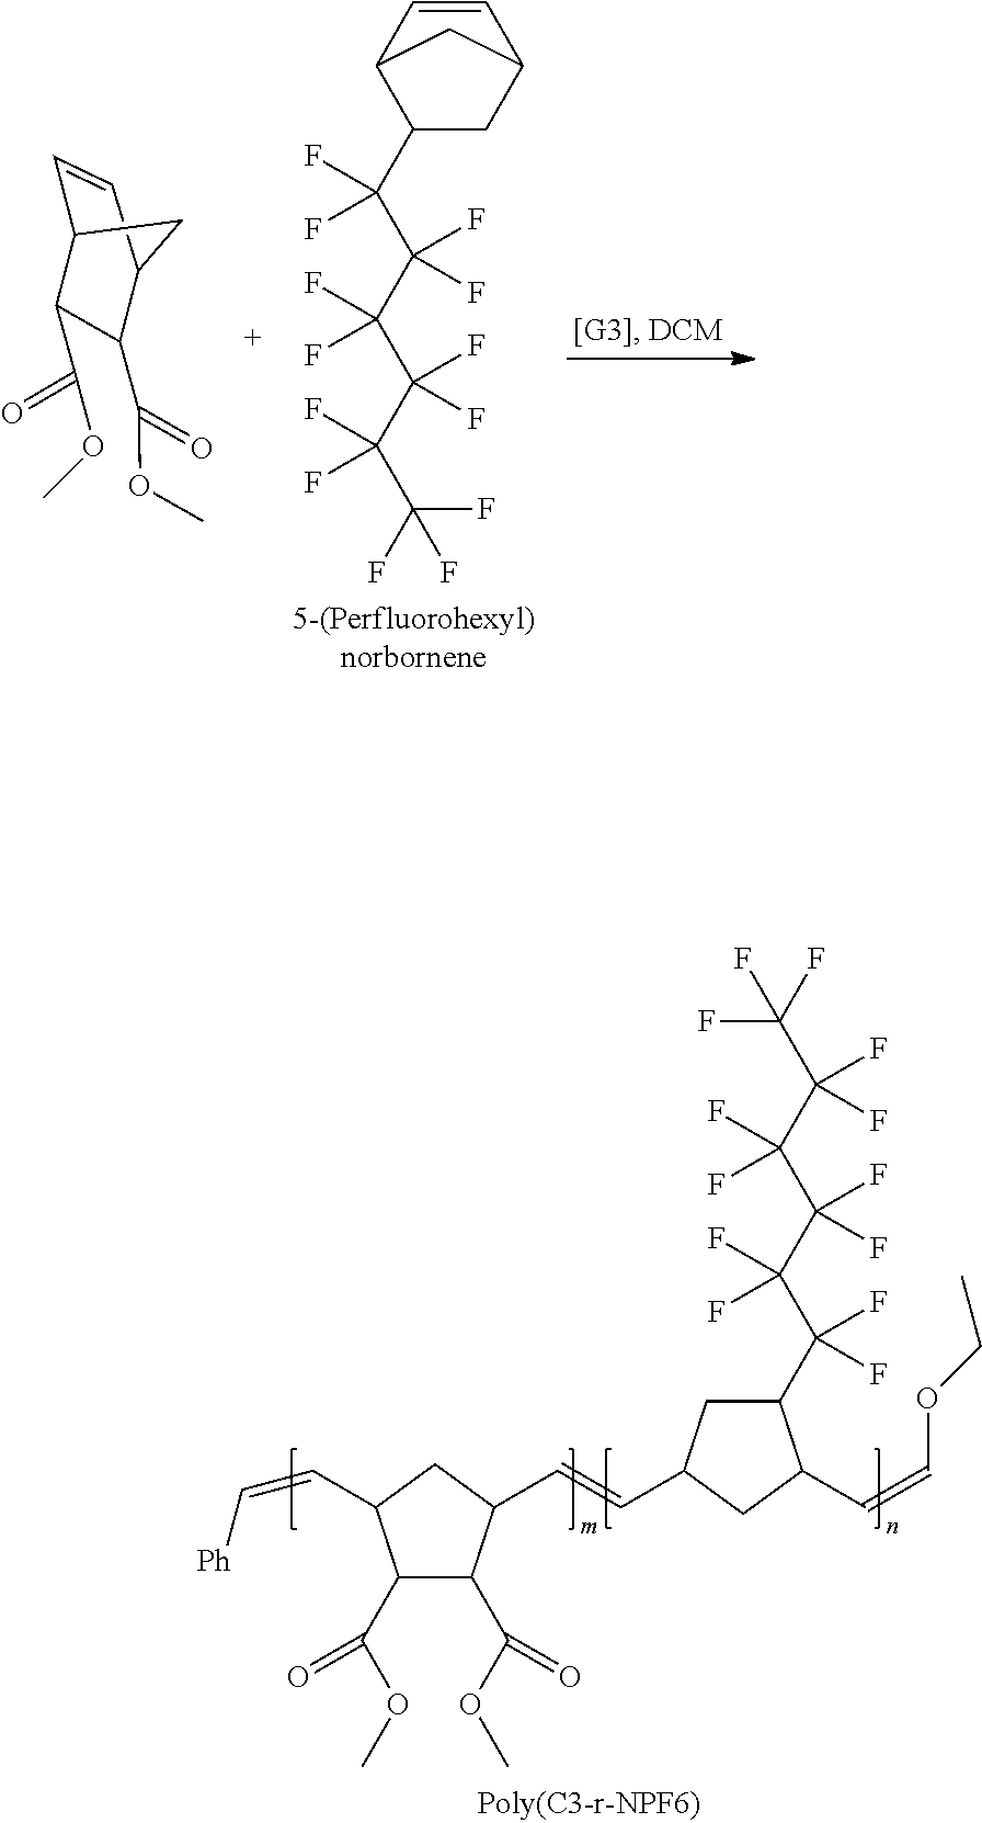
C1=CC2C(C(F)(F)C(C(F)(F)C(C(F)(F)C(F)(F)F)(F)F)(F)F)CC1C2.C1=CC2C(C(OC)=O)C(C(OC)=O)C1C2.C1(C(OC)=O)C(C(OC)=O)C(C=C[Ph])CC1C=CC1CC(C=COCC)C(C(F)(F)C(C(F)(F)C(C(F)(F)C(F)(F)F)(F)F)(F)F)C1
